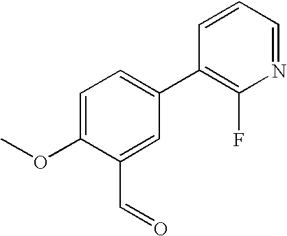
C(C1=CC(C2=C(F)N=CC=C2)=CC=C1OC)=O
